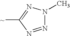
N1=NC([~])=NN1C
